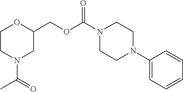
C1CN(C(=O)C)CC(COC(N2CCN(C3=CC=CC=C3)CC2)=O)O1
